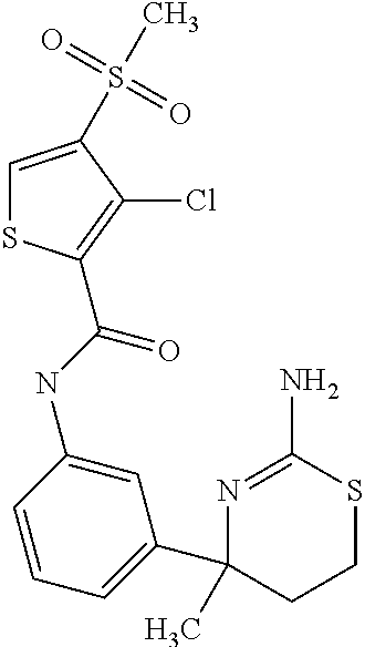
N1=C(N)SCCC1(C)C1=CC=CC(NC(=O)C2=C(Cl)C(S(C)(=O)=O)=CS2)=C1
